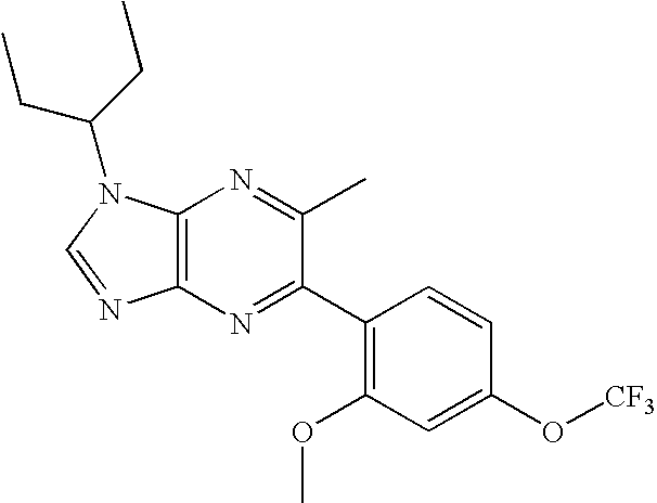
C12=C(N=C(C3=C(OC)C=C(O[CF3])C=C3)C(C)=N1)N=CN2C(CC)CC
